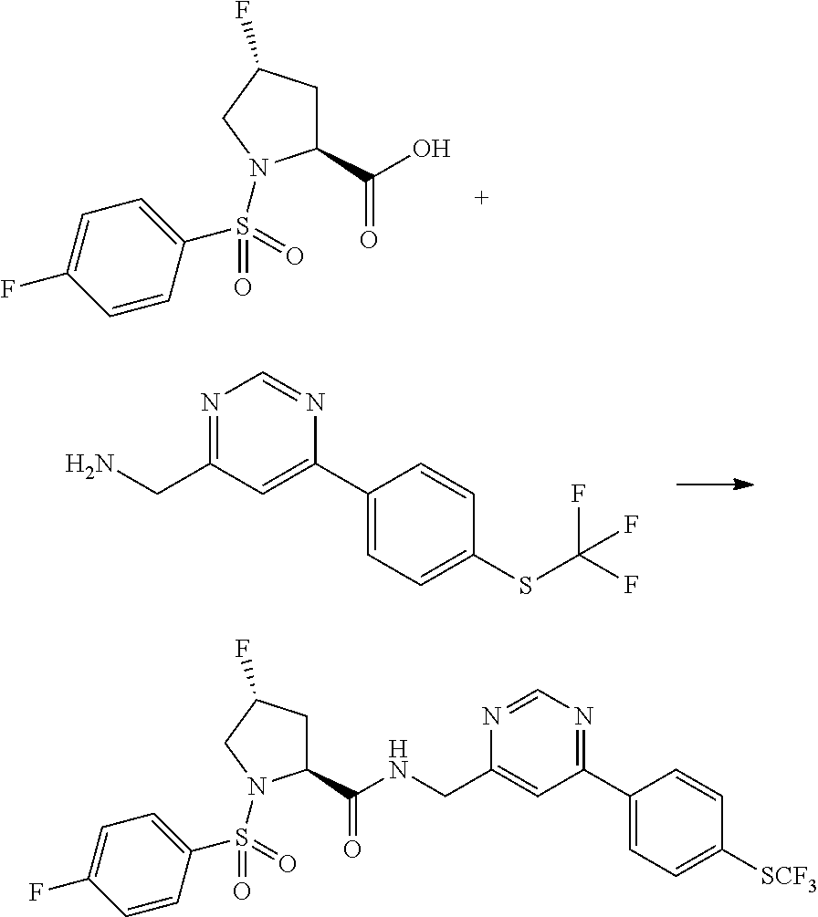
C1(C(O)=O)CC(F)CN1S(C1=CC=C(F)C=C1)(=O)=O.C1(C2=CC(CN)=NC=N2)=CC=C(SC(F)(F)F)C=C1.C1(C(=O)NCC2=CC(C3=CC=C([SCF3])C=C3)=NC=N2)CC(F)CN1S(C1=CC=C(F)C=C1)(=O)=O
